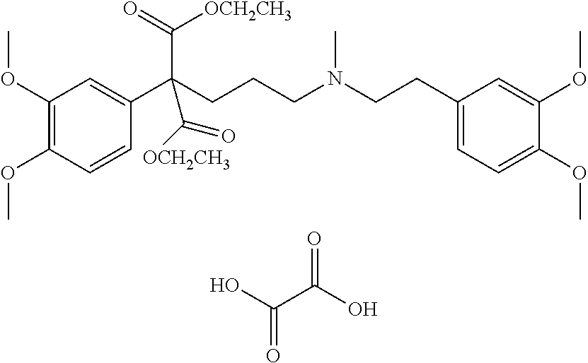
C1(OC)=C(OC)C=CC(C(CCCN(CCC2=CC=C(OC)C(OC)=C2)C)(C(=O)[OCH2CH3])C([OCH2CH3])=O)=C1.OC(C(O)=O)=O
